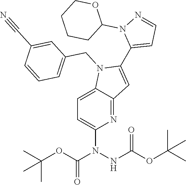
C1=C(N(NC(OC(C)(C)C)=O)C(OC(C)(C)C)=O)N=C2C(=C1)N(CC1=CC=CC(C#N)=C1)C(C1=CC=NN1C1OCCCC1)=C2
